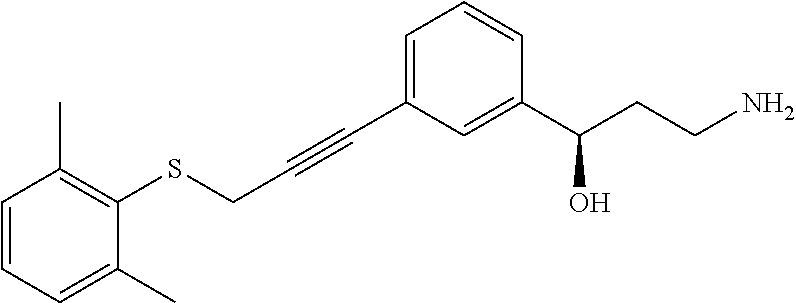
C1(C)=CC=CC(C)=C1SCC#CC1=CC=CC(C(CCN)O)=C1
